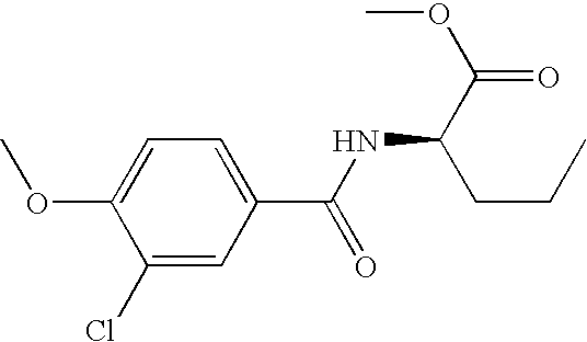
C1=C(OC)C(Cl)=CC(C(NC(C(=O)OC)CCC)=O)=C1
